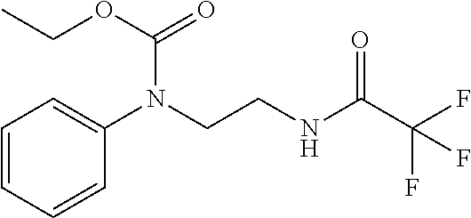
C1=CC=CC(N(CCNC(C(F)(F)F)=O)C(OCC)=O)=C1
